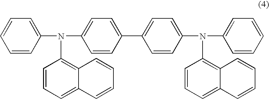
C1=CC(N(C2=C3C(=CC=C2)C=CC=C3)C2=CC=C(C3=CC=C(N(C4=CC=CC=C4)C4=C5C(=CC=C4)C=CC=C5)C=C3)C=C2)=CC=C1
